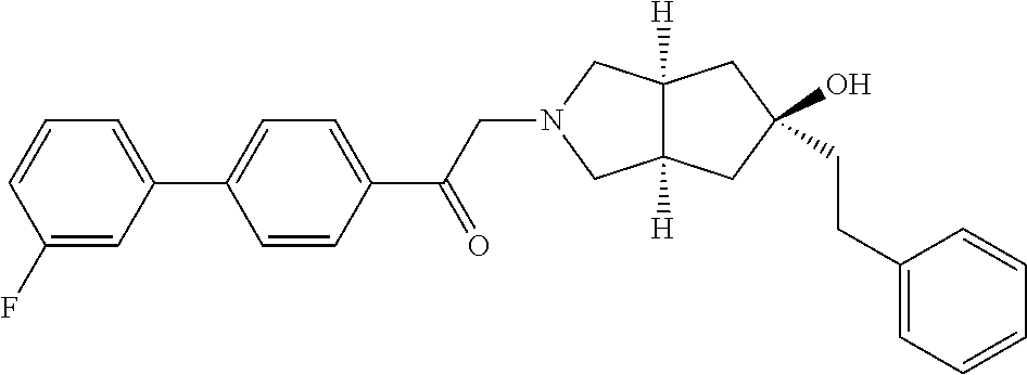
C1(F)=CC(C2=CC=C(C(CN3CC4([H])C([H])(C3)CC(CCC3=CC=CC=C3)(O)C4)=O)C=C2)=CC=C1
